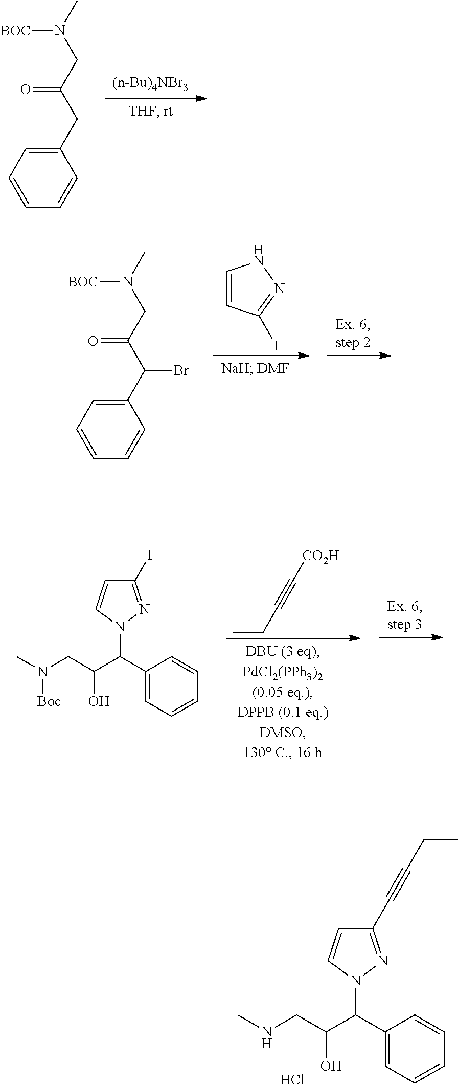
C1(CC(CN(C)[BOC])=O)=CC=CC=C1.C1(C(C(CN(C)[BOC])=O)Br)=CC=CC=C1.C1=CC(I)=NN1.C1(C(C(CNC)O)N2N=C(C#CCC)C=C2)=CC=CC=C1.Cl.C1(C(C(CN(C)[Boc])O)N2N=C(I)C=C2)=CC=CC=C1.CCC#C[CO2H]
